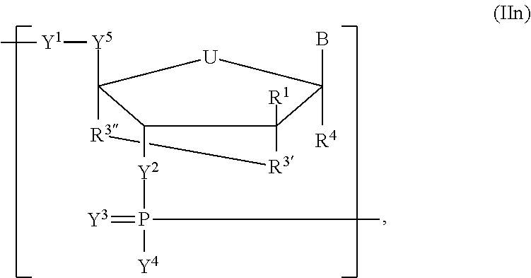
[R4]C1(B)C2([R1])[R3][R3]C([Y5][Y1]C)([U]1)C2[Y2]P([Y4])(C)=[Y3]
